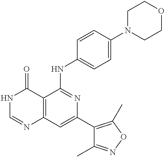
C12=C(C=C(C3=C(C)ON=C3C)N=C1NC1=CC=C(N3CCOCC3)C=C1)N=CNC2=O
